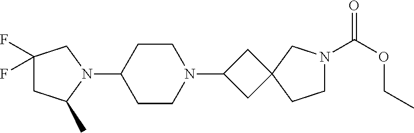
C1(F)(F)CC(C)N(C2CCN(C3CC4(C3)CCN(C(OCC)=O)C4)CC2)C1
